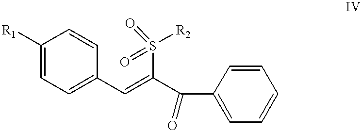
C1([R1])=CC=C(C=C(C(C2=CC=CC=C2)=O)S(=O)([R2])=O)C=C1
